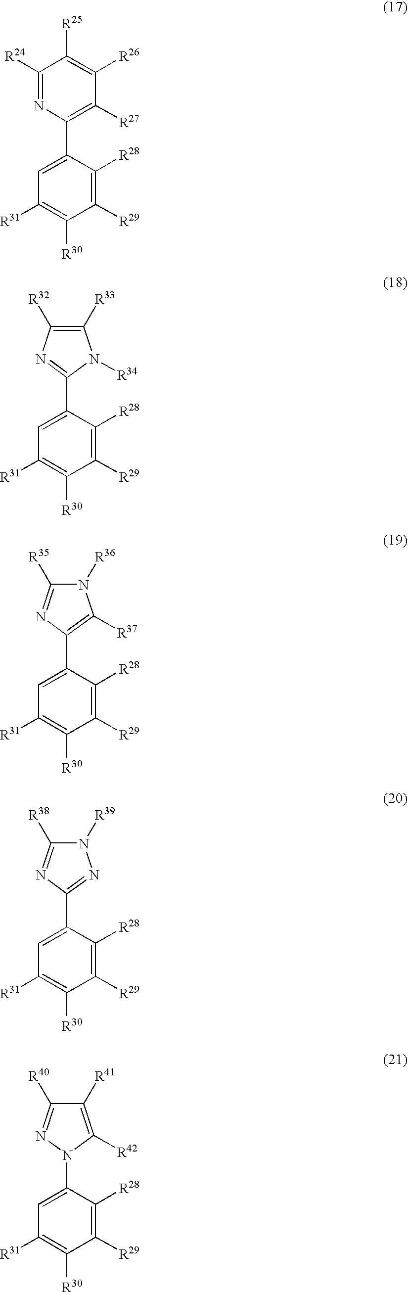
C1([R24])=NC(C2=CC([R31])=C([R30])C([R29])=C2[R28])=C([R27])C([R26])=C1[R25].C1(C2=CC([R31])=C([R30])C([R29])=C2[R28])=NC([R32])=C([R33])N1[R34].C1(C2=CC([R31])=C([R30])C([R29])=C2[R28])=C([R37])N([R36])C([R35])=N1.C1(C2=CC([R31])=C([R30])C([R29])=C2[R28])=NN([R39])C([R38])=N1.N1(C2=CC([R31])=C([R30])C([R29])=C2[R28])C([R42])=C([R41])C([R40])=N1
